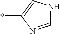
C1=NC(*)=CN1
